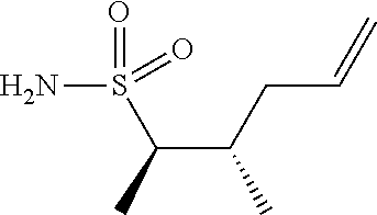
O=S(=O)(C(C)C(CC=C)C)N
